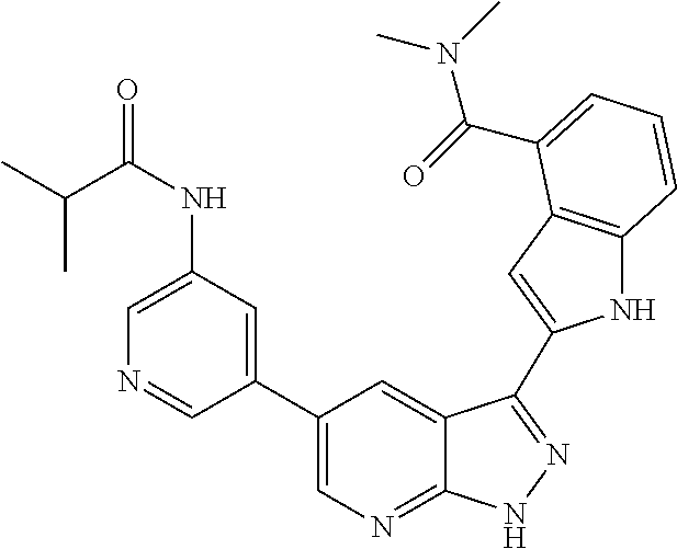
C1(C2=CN=C3C(=C2)C(C2=CC4=C(N2)C=CC=C4C(=O)N(C)C)=NN3)=CC(NC(=O)C(C)C)=CN=C1
